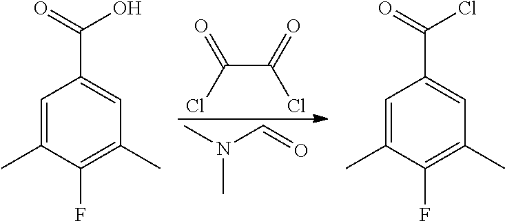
C1=C(C)C(F)=C(C)C=C1C(=O)O.C(C(=O)Cl)(Cl)=O.N(C=O)(C)C.C1=C(C)C(F)=C(C)C=C1C(=O)Cl
